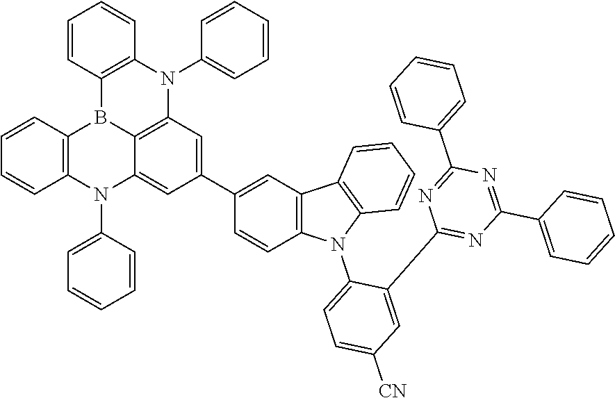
C1=CC=CC=C1N1C2=C(C=CC=C2)B2C3=C1C=C(C1=CC4=C(N(C5=CC=C([CN])C=C5C5=NC(C6=CC=CC=C6)=NC(C6=CC=CC=C6)=N5)C5=C4C=CC=C5)C=C1)C=C3N(C1=CC=CC=C1)C1=C2C=CC=C1
